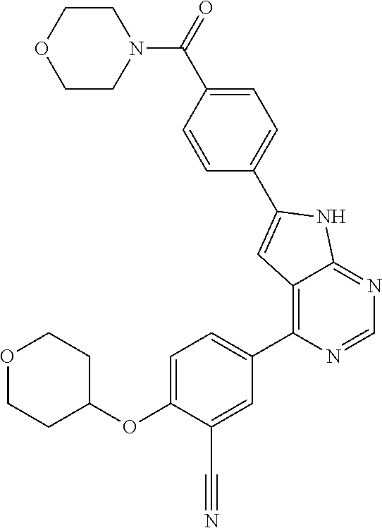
O1CCC(OC2=CC=C(C3=C4C(=NC=N3)NC(C3=CC=C(C(=O)N5CCOCC5)C=C3)=C4)C=C2C#N)CC1
